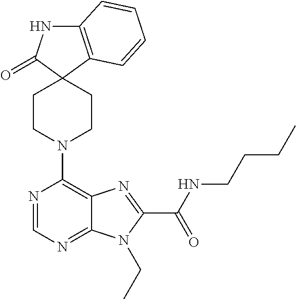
C12=C(C=CC=C1)C1(C(=O)N2)CCN(C2=C3C(=NC=N2)N(CC)C(C(NCCCC)=O)=N3)CC1
